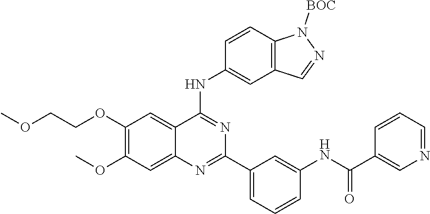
C1(OCCOC)=C(OC)C=C2C(=C1)C(NC1=CC3=C(C=C1)N([BOC])N=C3)=NC(C1=CC=CC(NC(C3=CN=CC=C3)=O)=C1)=N2
